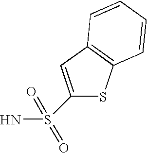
C1(S(N)(=O)=O)=CC2=C(S1)C=CC=C2
